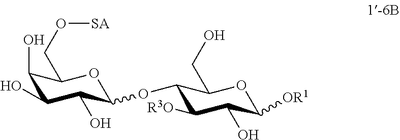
C1(O)C(O)C(O)C(OC2C([R3O])C(O)C([OR1])OC2CO)OC1CO[SA]
